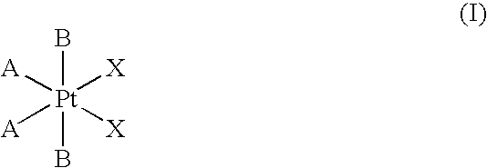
B[Pt](B)([X])([X])([A])[A]
